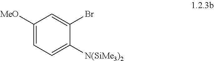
C1([MeO])=CC=C([N(SiMe3)2])C(Br)=C1
